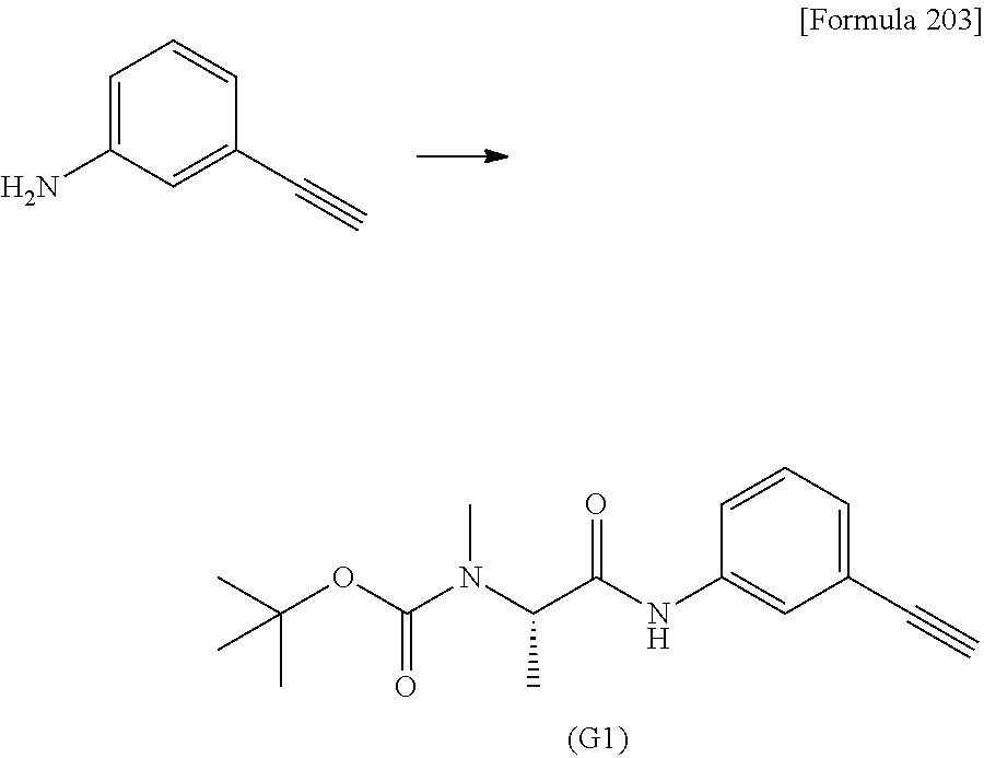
C1=CC=C(C#C)C=C1NC(C(N(C(OC(C)(C)C)=O)C)C)=O.C1=C(N)C=C(C#C)C=C1
